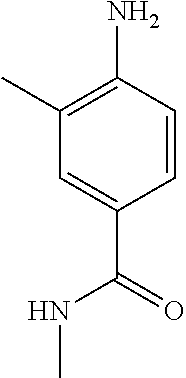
C1(N)=C(C)C=C(C(NC)=O)C=C1
